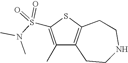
C1(C)=C(S(N(C)C)(=O)=O)SC2=C1CCNCC2
